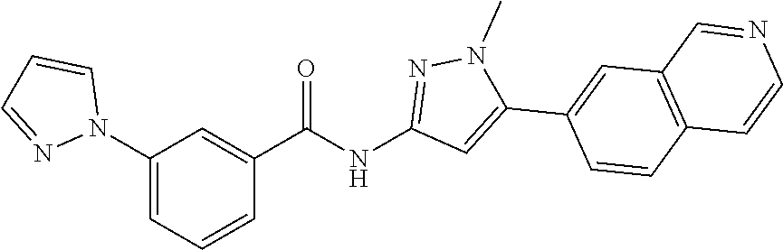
C1(N2C=CC=N2)=CC=CC(C(NC2=NN(C)C(C3=CC4=C(C=C3)C=CN=C4)=C2)=O)=C1
